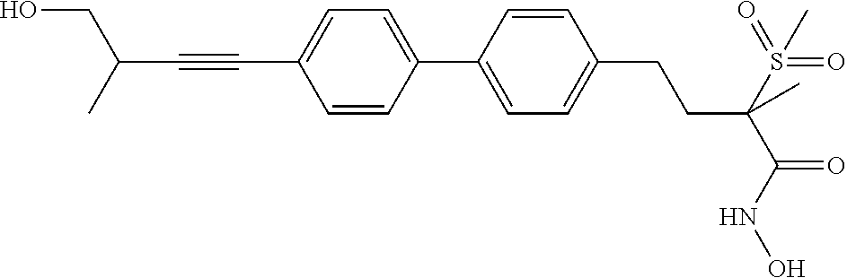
C1(C2=CC=C(C#CC(CO)C)C=C2)=CC=C(CCC(C(=O)NO)(S(=O)(=O)C)C)C=C1
